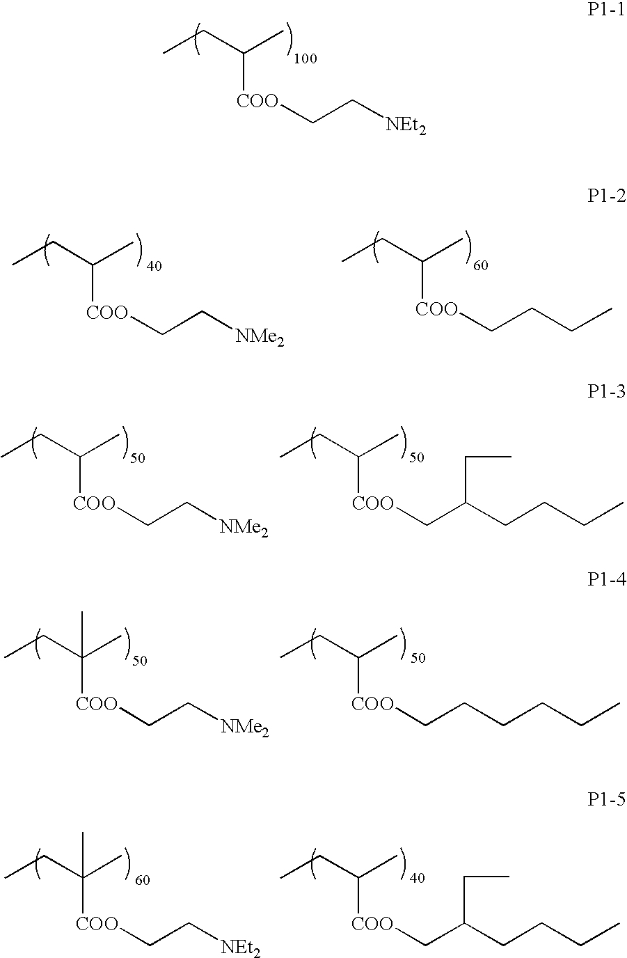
CCC(C)[COO]CC[NEt2].CCC(C)[COO]CC[NMe2].CCC(C)[COO]CCCC.CCC(C)[COO]CC[NMe2].CCC(C)[COO]CC(CCCC)CC.CCC(C)([COO]CC[NMe2])C.CCC(C)[COO]CCCCCC.CCC(C)([COO]CC[NEt2])C.CCC(C)[COO]CC(CCCC)CC
